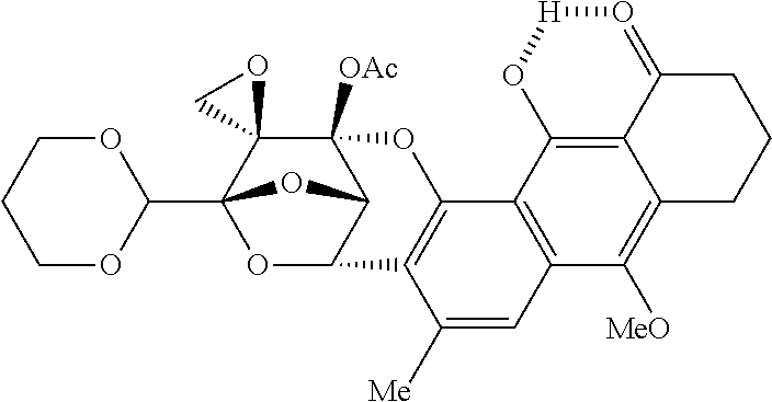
C12([OAc])C3(C4(C5OCCCO5)OC(C1O4)C1=C(O2)C2=C(C=C1[Me])C([MeO])=C1C4=C2O[H]O=C4CCC1)OC3
